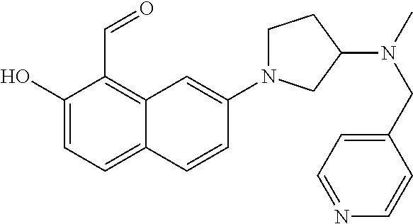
C1(O)=CC=C2C(=C1C=O)C=C(N1CCC(N(CC3=CC=NC=C3)C)C1)C=C2
